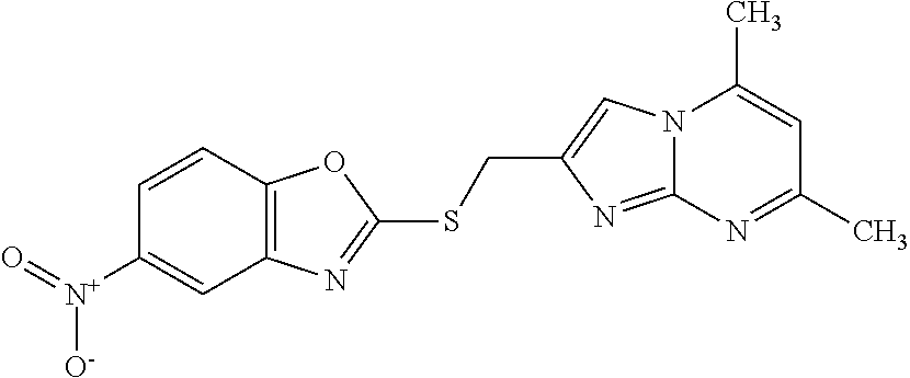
C1=CC2=C(C=C1[N+](=O)[O-])N=C(SCC1=CN3C(=N1)N=C(C)C=C3C)O2
